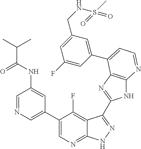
C1=NC=C(C2=CN=C3C(=C2F)C(C2=NC4=C(N2)N=CC=C4C2=CC(CNS(C)(=O)=O)=CC(F)=C2)=NN3)C=C1NC(C(C)C)=O
